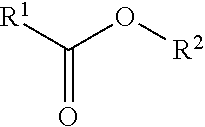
[R1]C(O[R2])=O
